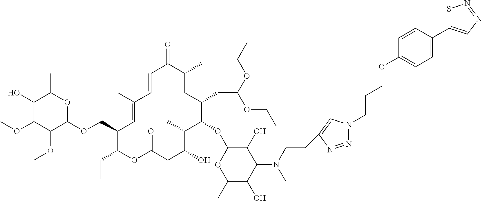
C1(O)C(OC)C(OC)C(OCC2C(CC)OC(=O)CC(O)C(C)C(OC3C(O)C(N(C)CCC4=CN(CCCOC5=CC=C(C6=CN=NS6)C=C5)N=N4)C(O)C(C)O3)C(CC(OCC)OCC)CC(C)C(=O)C=CC(C)=C2)OC1C
